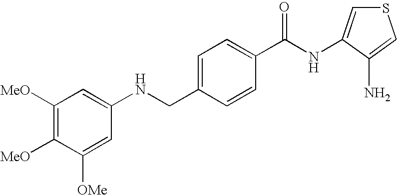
C1([MeO])=C([MeO])C([OMe])=CC(NCC2=CC=C(C(NC3=CSC=C3N)=O)C=C2)=C1
